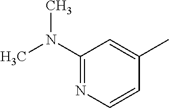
C1(N(C)C)=NC=CC(C)=C1
